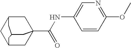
C1C2CC3(C(NC4=CN=C(OC)C=C4)=O)CC1CC(C3)C2
